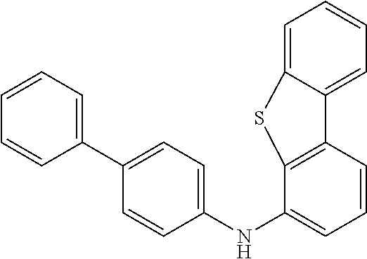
C12=C(C=CC=C1NC1=CC=C(C3=CC=CC=C3)C=C1)C1=CC=CC=C1S2
